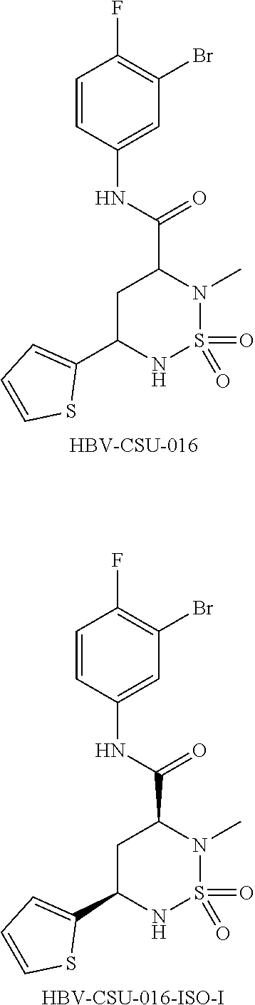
O=S1(=O)N(C)C(C(NC2=CC(Br)=C(F)C=C2)=O)CC(C2=CC=CS2)N1.[HBV-CSU-016-ISO-I].O=S1(=O)N(C)C(C(NC2=CC(Br)=C(F)C=C2)=O)CC(C2=CC=CS2)N1.[HBV-CSU-016]
